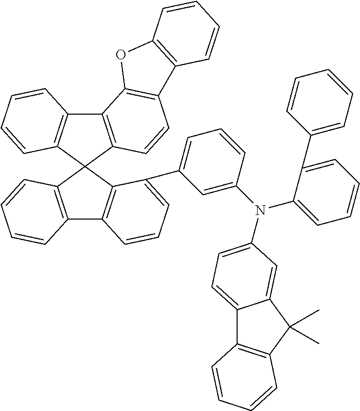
C12=C(C3(C4=C1C=CC=C4)C1=C(C4=C3C(C3=CC=CC(N(C5=CC=CC=C5C5=CC=CC=C5)C5=CC=C6C7=C(C(C)(C)C6=C5)C=CC=C7)=C3)=CC=C4)C=CC=C1)C=CC1=C2OC2=C1C=CC=C2
